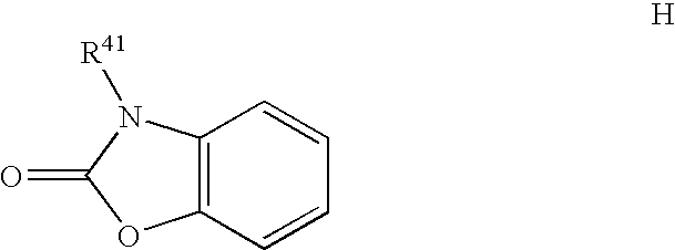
C12=C(C=CC=C1)OC(=O)N2[R41]
